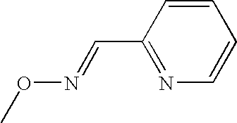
CON=CC1=NC=CC=C1
